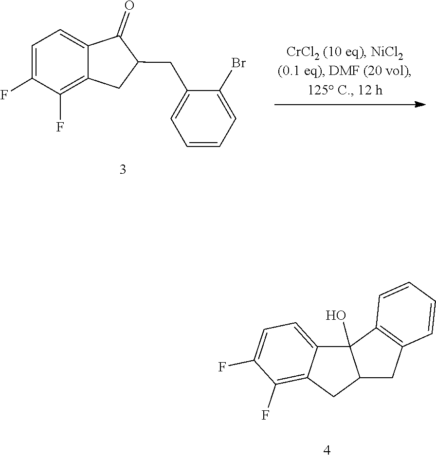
C12=C(F)C(F)=CC=C1C(=O)C(CC1=CC=CC=C1Br)C2.C12=CC=C(F)C(F)=C1CC1C2(O)C2=C(C1)C=CC=C2
